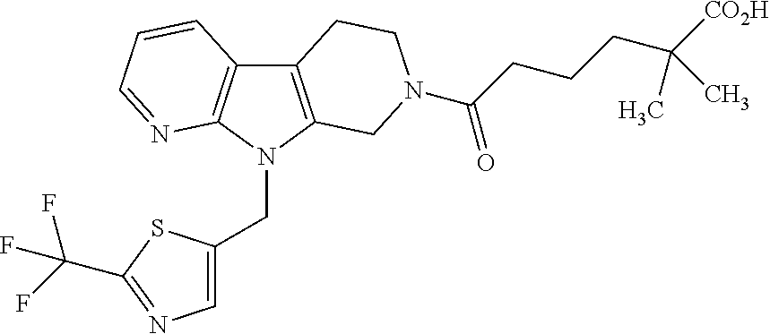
C12=C(N(CC3=CN=C(C(F)(F)F)S3)C3=C1C=CC=N3)CN(C(=O)CCCC([CO2H])(C)C)CC2
